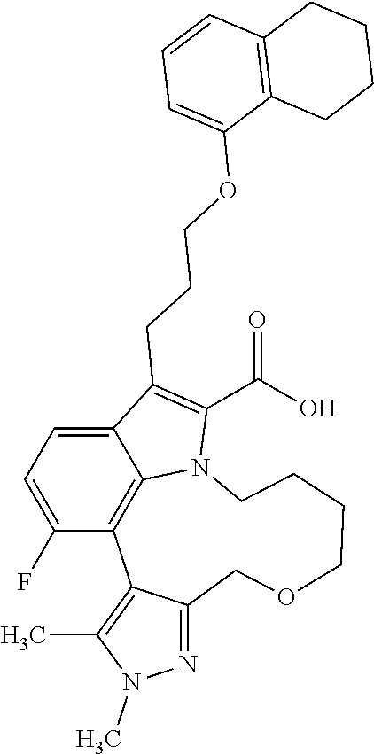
C12=CC=C(F)C3=C1N(C(C(=O)O)=C2CCCOC1=CC=CC2=C1CCCC2)CCCCOCC1=NN(C)C(C)=C13
